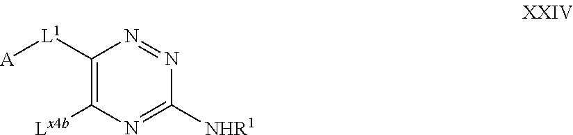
C1([L1][A])=C([Lx4b])N=C([NHR1])N=N1
